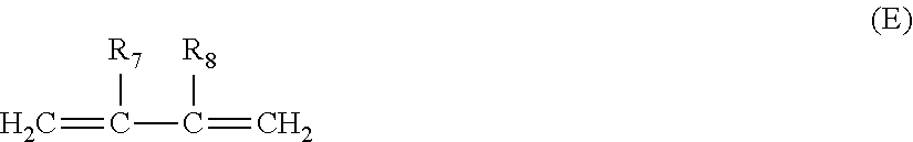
C=C(C(=C)[R8])[R7]
